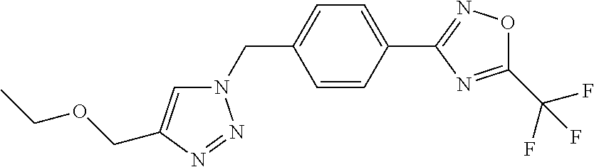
N1(CC2=CC=C(C3=NOC(C(F)(F)F)=N3)C=C2)C=C(COCC)N=N1
